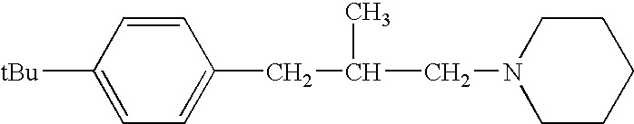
C1=CC([tBu])=CC=C1CC(C)CN1CCCCC1
